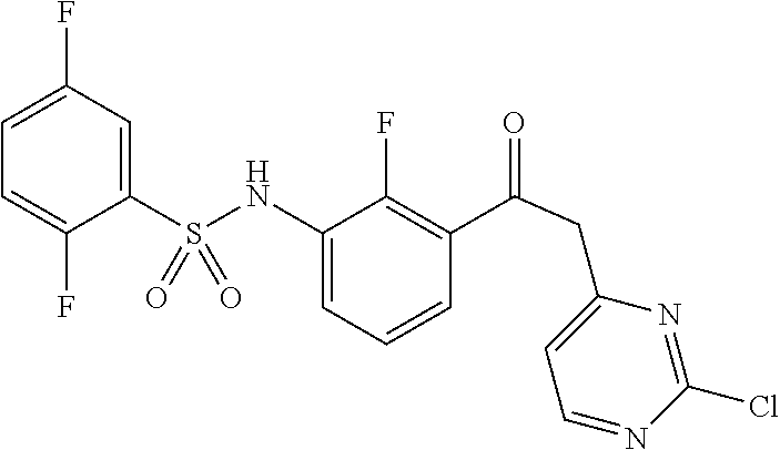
C1(NS(C2=CC(F)=CC=C2F)(=O)=O)=CC=CC(C(CC2=CC=NC(Cl)=N2)=O)=C1F
